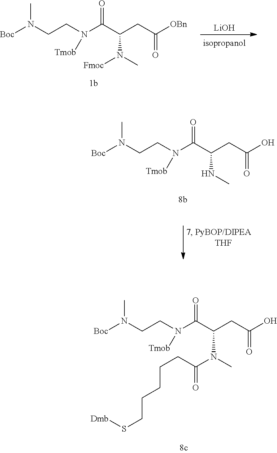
[LiOH].[Boc]N(CCN(C(C(CC([OBn])=O)N(C)[Fmoc])=O)[Tmob])C.[Boc]N(CCN(C(C(CC(O)=O)NC)=O)[Tmob])C.[Boc]N(CCN(C(C(CC(O)=O)N(C)C(CCCCCS[Dmb])=O)=O)[Tmob])C
